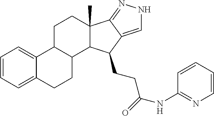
C1=CC=C2C(=C1)C1C(CC2)C2C(C)(CC1)C1=NNC=C1C2CCC(NC1=NC=CC=C1)=O
